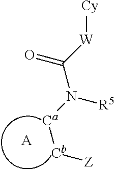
[Cy][W]C(N([Ca][Cb][Z])[R5])=O.[A]
